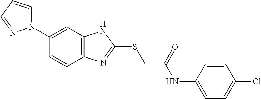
C12=C(C=C(N3C=CC=N3)C=C1)NC(SCC(NC1=CC=C(Cl)C=C1)=O)=N2
